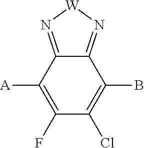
C12=N[W]N=C1C([A])=C(F)C(Cl)=C2B
